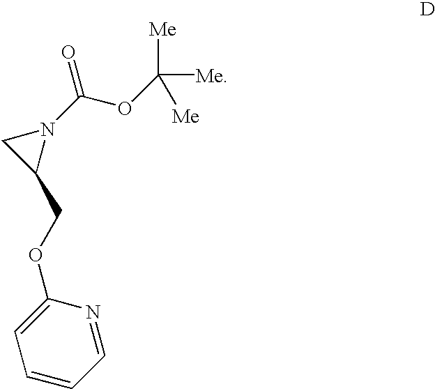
C1(COC2=CC=CC=N2)N(C(OC([Me])([Me])[Me])=O)C1
